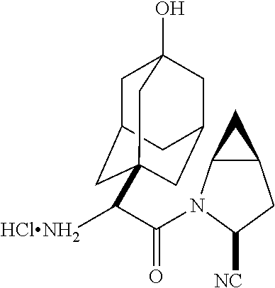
C1C2CC3(C([HClNH2])C(=O)N4C5C(CC4[NC])C5)CC(CC1(O)C3)C2
